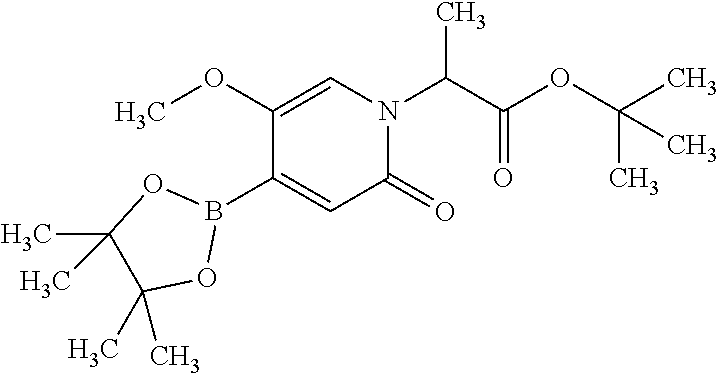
C1(OC)=CN(C(C(OC(C)(C)C)=O)C)C(=O)C=C1B1OC(C)(C)C(C)(C)O1
